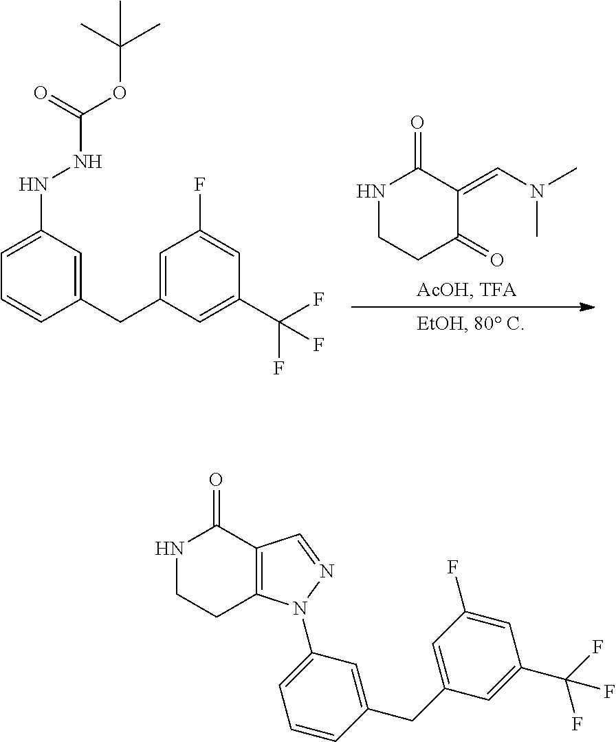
N1CCC(=O)C(=CN(C)C)C1=O.C1=C(NNC(=O)OC(C)(C)C)C=C(CC2=CC(F)=CC(C(F)(F)F)=C2)C=C1.C1=C(CC2=CC(N3C4=C(C=N3)C(=O)NCC4)=CC=C2)C=C(C(F)(F)F)C=C1F
